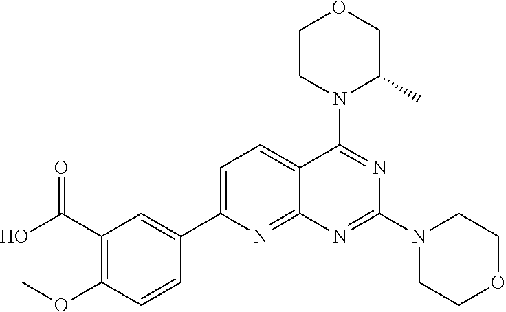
C1CN(C2=NC(N3CCOCC3)=NC3=NC(C4=CC(C(O)=O)=C(OC)C=C4)=CC=C23)C(C)CO1
